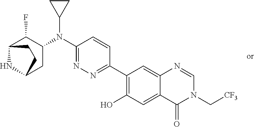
C1(C2=NN=C(N(C3C(F)C4NC(C3)CC4)C3CC3)C=C2)=C(O)C=C2C(=C1)N=CN(C[CF3])C2=O
